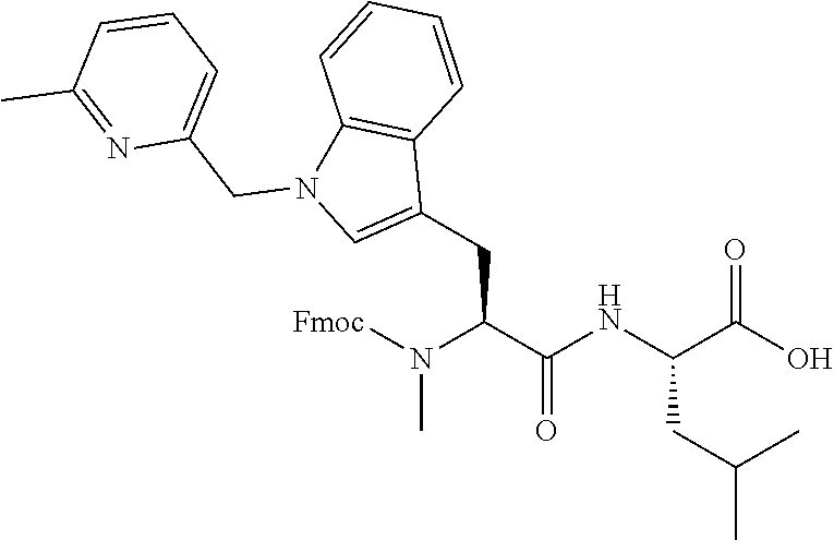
[Fmoc]N(C(C(NC(C(O)=O)CC(C)C)=O)CC1=CN(CC2=CC=CC(C)=N2)C2=C1C=CC=C2)C
